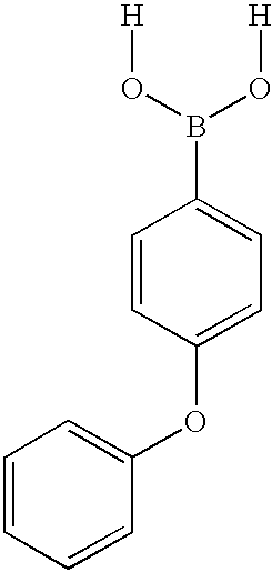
C1=CC(OC2=CC=CC=C2)=CC=C1B(O[H])O[H]
